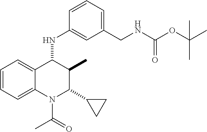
C1=CC=C2C(=C1)C(NC1=CC(CNC(OC(C)(C)C)=O)=CC=C1)C(C)C(C1CC1)N2C(C)=O
